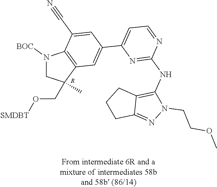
N1([BOC])CC(CO[SMDBT])(C)C2=C1C(C#N)=CC(C1=CC=NC(NC3=C4C(=NN3CCOC)CCC4)=N1)=C2.[R]
